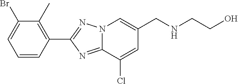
N(CCO)CC1=CN2C(=NC(C3=C(C)C(Br)=CC=C3)=N2)C(Cl)=C1
